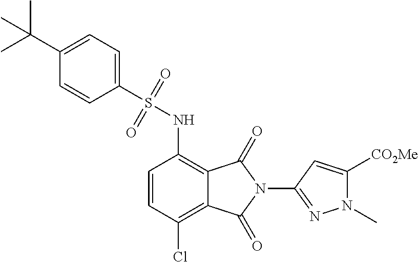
C1=CC(Cl)=C2C(=C1NS(=O)(=O)C1=CC=C(C(C)(C)C)C=C1)C(=O)N(C1=NN(C)C([CO2Me])=C1)C2=O
